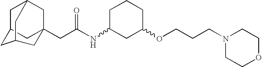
C1C2CC3(CC(NC4CC(OCCCN5CCOCC5)CCC4)=O)CC1CC(C2)C3
